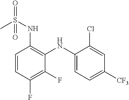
C1=CC(F)=C(F)C(NC2=CC=C([CF3])C=C2Cl)=C1NS(=O)(=O)C
